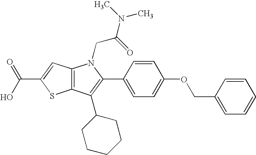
C12=C(C(C3CCCCC3)=C(C3=CC=C(OCC4=CC=CC=C4)C=C3)N1CC(=O)N(C)C)SC(C(O)=O)=C2
